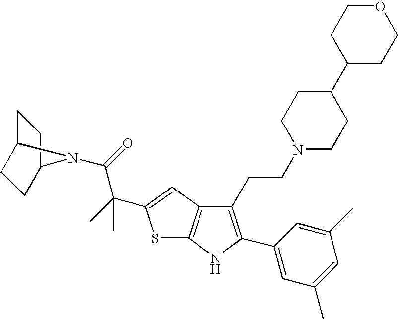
C1(CCN2CCC(C3CCOCC3)CC2)=C(C2=CC(C)=CC(C)=C2)NC2=C1C=C(C(C)(C(=O)N1C3CCC1CC3)C)S2
